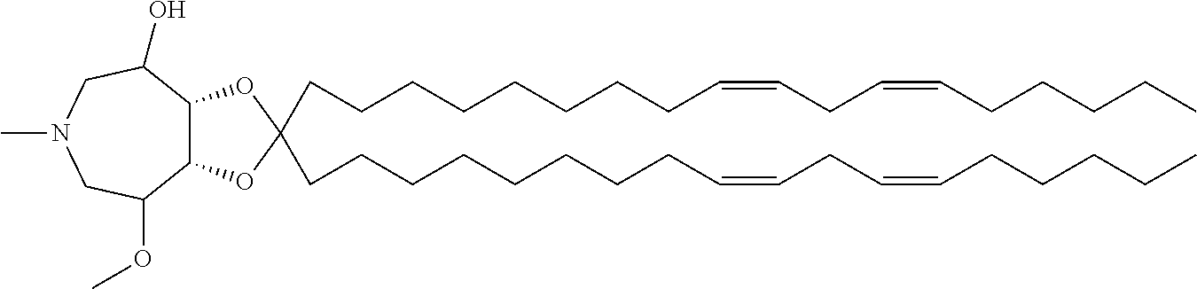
C12C(C(O)CN(C)CC1OC)OC(CCCCCCCCC=CCC=CCCCCC)(CCCCCCCCC=CCC=CCCCCC)O2
